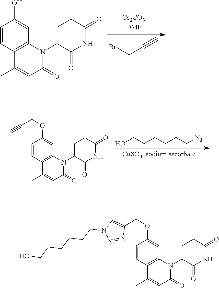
C1=CC2=C(C=C1O)N(C1C(=O)NC(=O)CC1)C(=O)C=C2C.BrCC#C.C1=CC2=C(C=C1OCC#C)N(C1C(=O)NC(=O)CC1)C(=O)C=C2C.[N3]CCCCCCO.C1=CC2=C(C=C1OCC1=CN(CCCCCCO)N=N1)N(C1C(=O)NC(=O)CC1)C(=O)C=C2C
